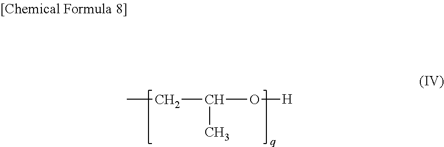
C(CC)(O[H])C
